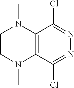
C12=C(C(Cl)=NN=C1Cl)N(C)CCN2C
